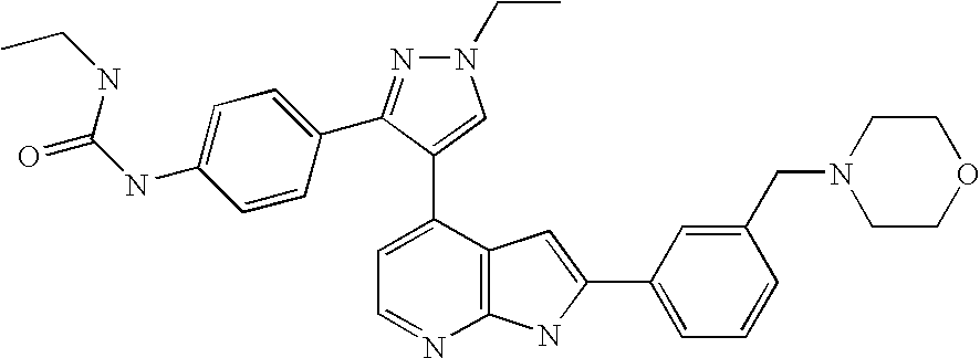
C1=C(C2=CN(CC)N=C2C2=CC=C(NC(=O)NCC)C=C2)C2=C(N=C1)NC(C1=CC=CC(CN3CCOCC3)=C1)=C2
